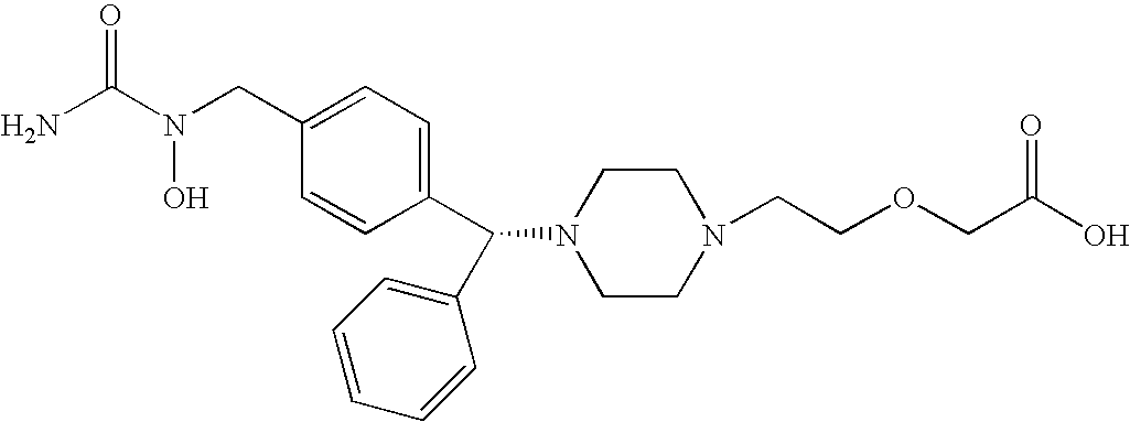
C(N(CC1=CC=C(C(C2=CC=CC=C2)N2CCN(CCOCC(O)=O)CC2)C=C1)O)(N)=O
